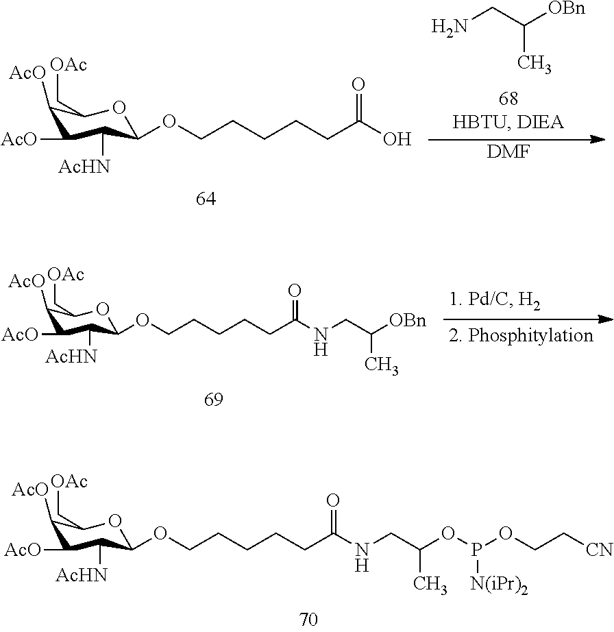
C(C([OBn])C)N.[DMF].C1([AcO])C([AcO])C([AcHN])C(OCCCCCC(O)=O)OC1C[OAc].C1([AcO])C([AcO])C([AcHN])C(OCCCCCC(NCC([OBn])C)=O)OC1C[OAc].C1([AcO])C([AcO])C([AcHN])C(OCCCCCC(NCC(OP(OCC[CN])[N(iPr)2])C)=O)OC1C[OAc]
